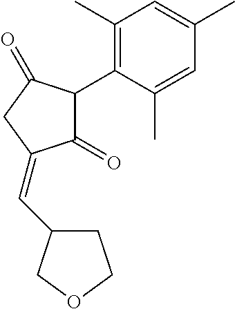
C1(=O)C(C2=C(C)C=C(C)C=C2C)C(=O)CC1=CC1CCOC1
